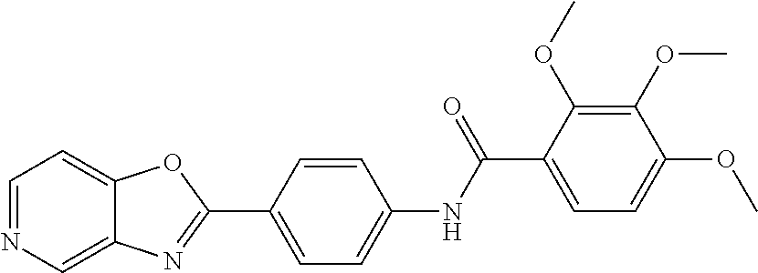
C1=NC=C2C(=C1)OC(C1=CC=C(NC(C3=CC=C(OC)C(OC)=C3OC)=O)C=C1)=N2
